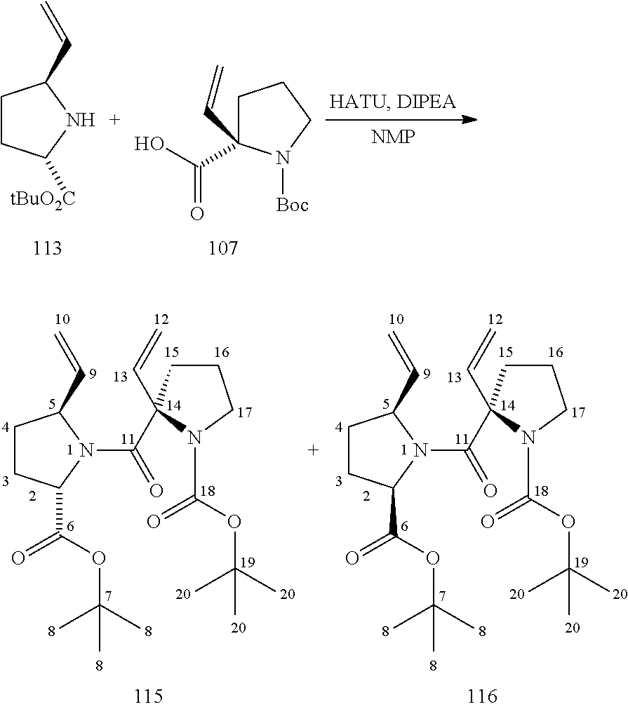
C1CC([tBuO2C])NC1C=C.C1C(C=C)(C(O)=O)N([Boc])CC1.C1CC(C(OC(C)(C)C)=O)N(C(=O)C2(C=C)CCCN2C(OC(C)(C)C)=O)C1C=C.C1CC(C(OC(C)(C)C)=O)N(C(=O)C2(C=C)CCCN2C(OC(C)(C)C)=O)C1C=C
